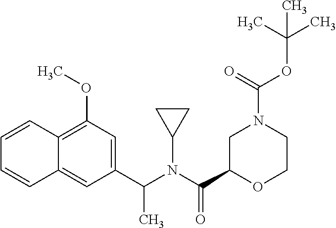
C1(C(N(C(C2OCCN(C(OC(C)(C)C)=O)C2)=O)C2CC2)C)=CC(OC)=C2C(=C1)C=CC=C2
